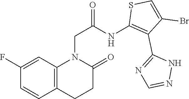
C12=C(C=C(F)C=C1)N(CC(=O)NC1=C(C3=NC=NN3)C(Br)=CS1)C(=O)CC2
